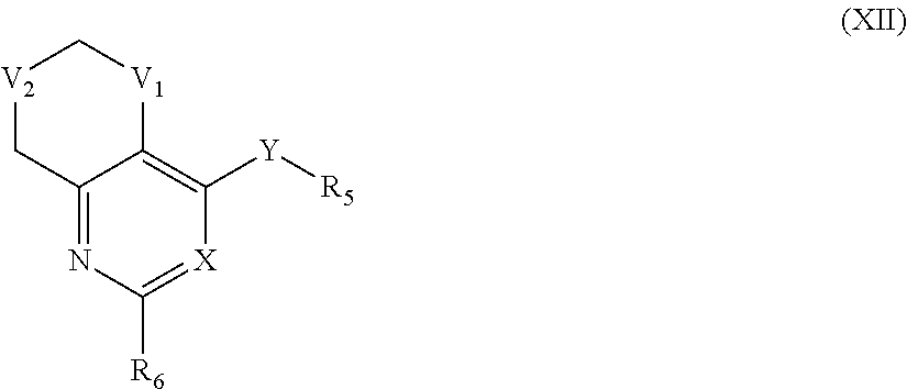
C12=NC([R6])=[X]C([Y][R5])=C1[V1]C[V2]C2
